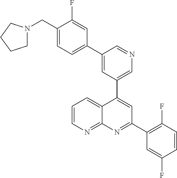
C1=C(C2=CC=C(CN3CCCC3)C(F)=C2)C=NC=C1C1=CC(C2=C(F)C=CC(F)=C2)=NC2=NC=CC=C12
